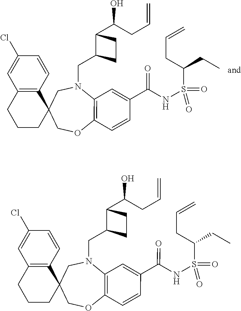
C12=C(OCC3(CN1CC1C(C(O)CC=C)CC1)C1=C(CCC3)C=C(Cl)C=C1)C=CC(C(NS(C(CC=C)CC)(=O)=O)=O)=C2.C12=C(OCC3(CN1CC1C(C(O)CC=C)CC1)C1=C(CCC3)C=C(Cl)C=C1)C=CC(C(NS(C(CC=C)CC)(=O)=O)=O)=C2
